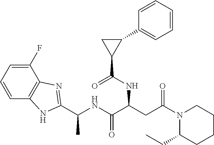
C1=C(F)C2=C(C=C1)NC(C(NC(C(CC(N1C(CC)CCCC1)=O)NC(C1C(C3=CC=CC=C3)C1)=O)=O)C)=N2
